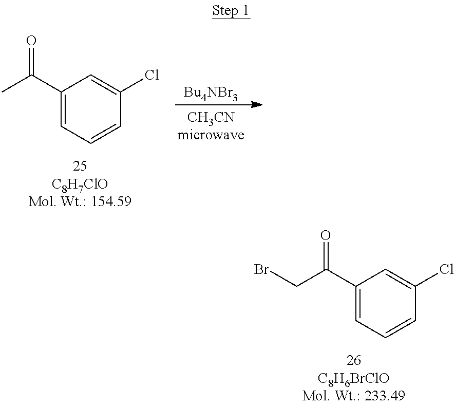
C1(C(CBr)=O)=CC=CC(Cl)=C1.C1(C(C)=O)=CC=CC(Cl)=C1.[Bu4NBr3]
